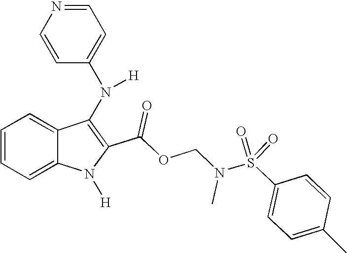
C1=CC=C2C(=C1)C(N(C1=CC=NC=C1)[H])=C(C(OCN(S(C1=CC=C(C)C=C1)(=O)=O)C)=O)N2[H]
